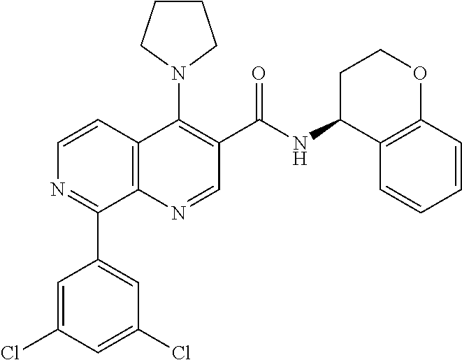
C12=C(N=CC(C(=O)NC3C4=C(OCC3)C=CC=C4)=C1N1CCCC1)C(C1=CC(Cl)=CC(Cl)=C1)=NC=C2
